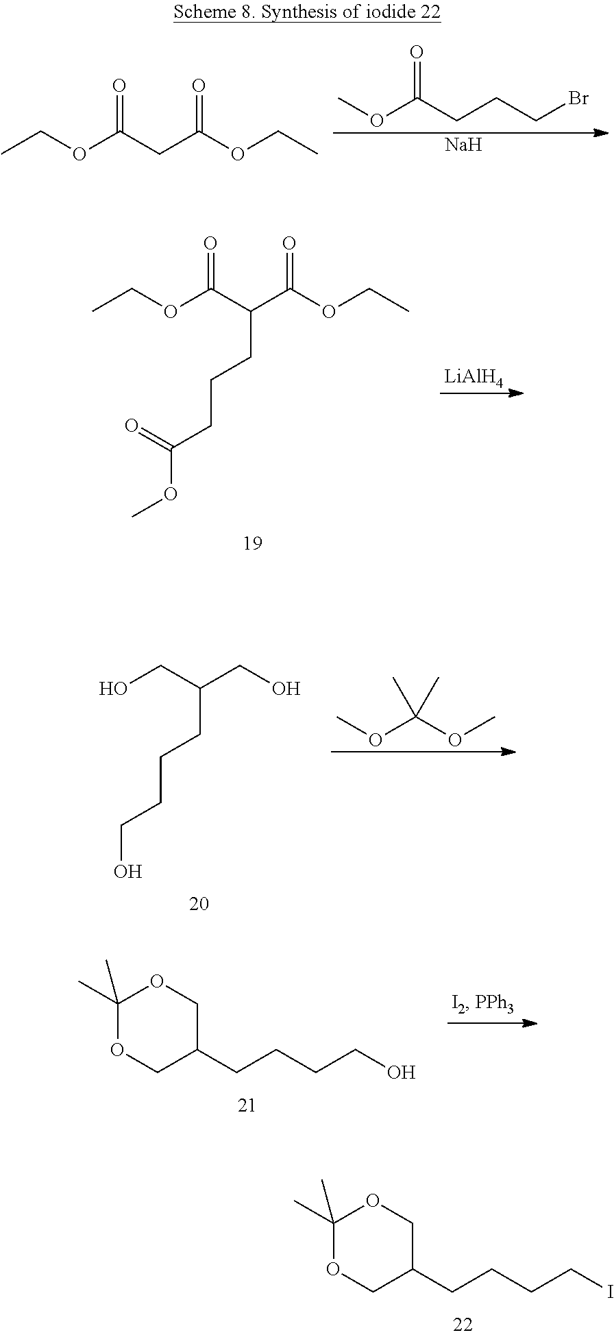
COC(CCCBr)=O.[Na].CCOC(CC(OCC)=O)=O.CCOC(C(C(OCC)=O)CCCC(OC)=O)=O.[LiAlH4].OCC(CO)CCCCO.COC(OC)(C)C.C1(C)(C)OCC(CCCCO)CO1.C1(C)(C)OCC(CCCCI)CO1
